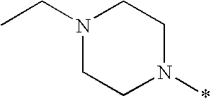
C1N(*)CCN(CC)C1
